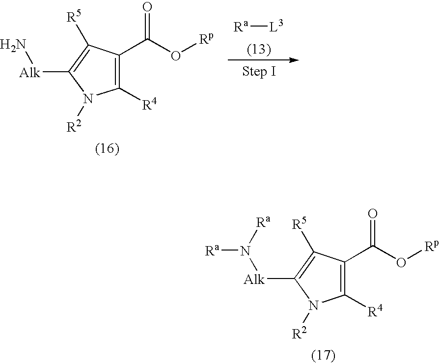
C1([R4])=C(C(O[Rp])=O)C([R5])=C([Alk]N)N1[R2].[Ra][L3].C1([R4])=C(C(O[Rp])=O)C([R5])=C([Alk]N([Ra])[Ra])N1[R2]
